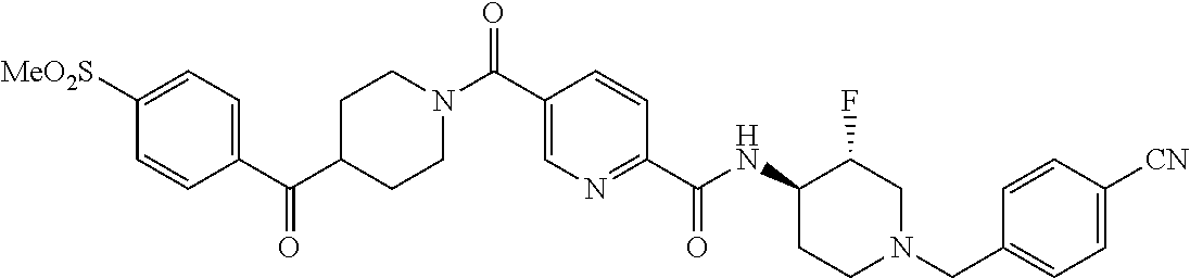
C1=CC(C(C2CCN(C(C3=CN=C(C(NC4C(F)CN(CC5=CC=C([CN])C=C5)CC4)=O)C=C3)=O)CC2)=O)=CC=C1[MeO2S]
